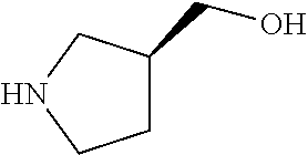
C1C(CO)CNC1
